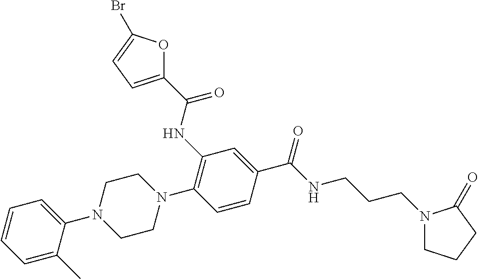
C1=C(C)C(N2CCN(C3=C(NC(C4=CC=C(Br)O4)=O)C=C(C(NCCCN4CCCC4=O)=O)C=C3)CC2)=CC=C1
